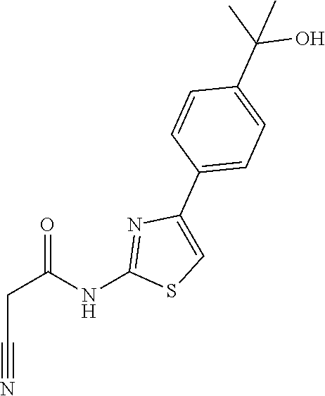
C1(C(C)(C)O)=CC=C(C2=CSC(NC(CC#N)=O)=N2)C=C1
